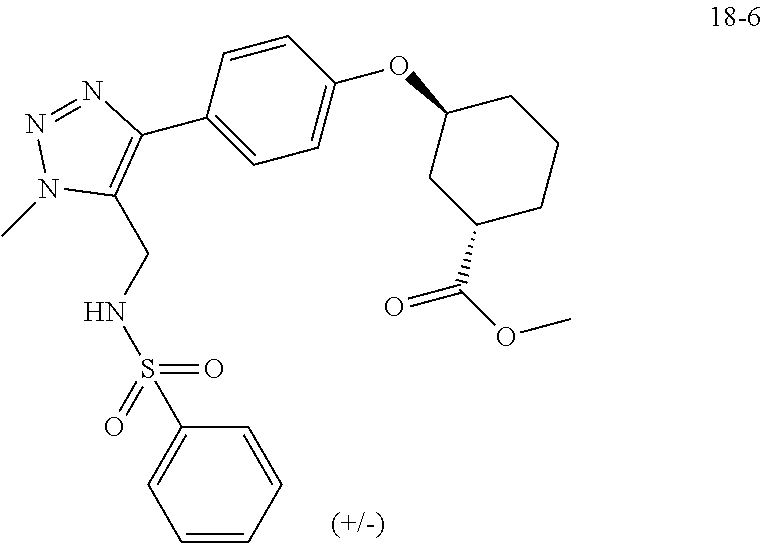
O=S(=O)(NCC1=C(C2=CC=C(OC3CC(C(OC)=O)CCC3)C=C2)N=NN1C)C1=CC=CC=C1
